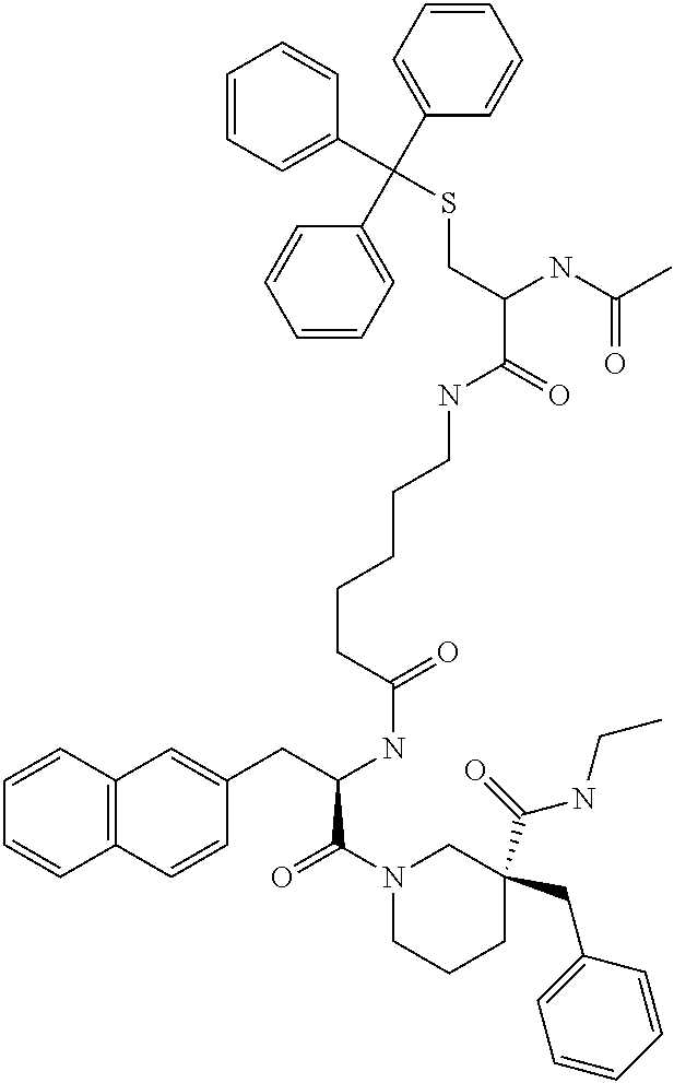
C1=CC2=C(C=C1)C=CC(CC(NC(=O)CCCCCNC(C(CSC(C1=CC=CC=C1)(C1=CC=CC=C1)C1=CC=CC=C1)NC(C)=O)=O)C(N1CCCC(C(NCC)=O)(CC3=CC=CC=C3)C1)=O)=C2
